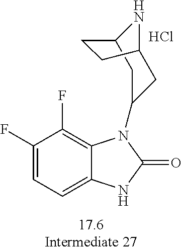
C1(F)=CC=C2C(=C1F)N(C1CC3NC(C1)CC3)C(=O)N2.Cl
